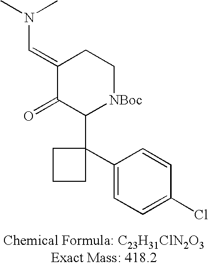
C1(=CN(C)C)C(=O)C(C2(C3=CC=C(Cl)C=C3)CCC2)[NBoc]CC1
